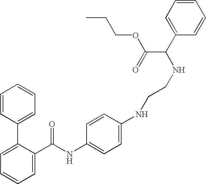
C1=C(C(NC2=CC=C(NCCNC(C3=CC=CC=C3)C(=O)OCCC)C=C2)=O)C(C2=CC=CC=C2)=CC=C1
